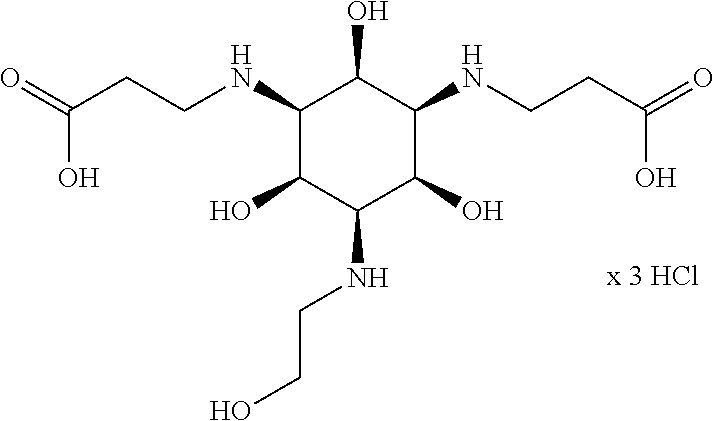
C(CCNC1C(O)C(NCCC(=O)O)C(O)C(NCCO)C1O)(=O)O
